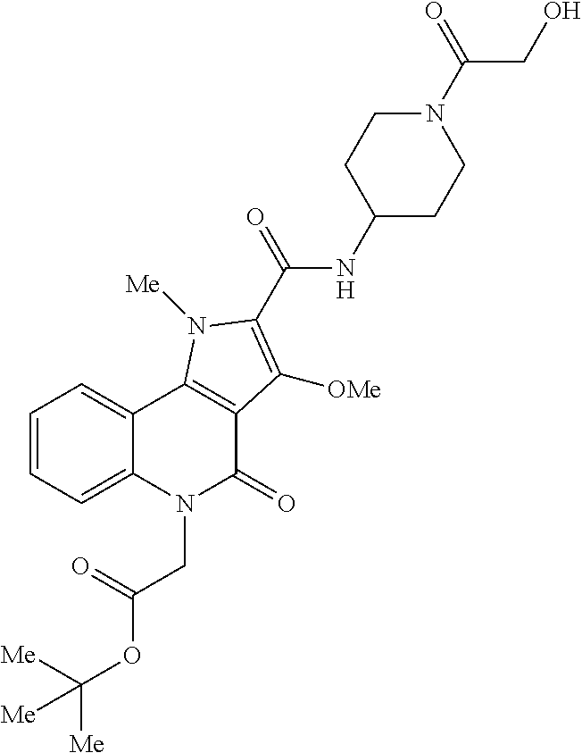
C1=CC=C2C(=C1)C1=C(C(=O)N2CC(OC([Me])([Me])[Me])=O)C([OMe])=C(C(NC2CCN(C(CO)=O)CC2)=O)N1[Me]
